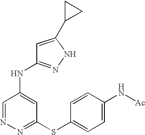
N1=CC(NC2=NNC(C3CC3)=C2)=CC(SC2=CC=C(N[Ac])C=C2)=N1
